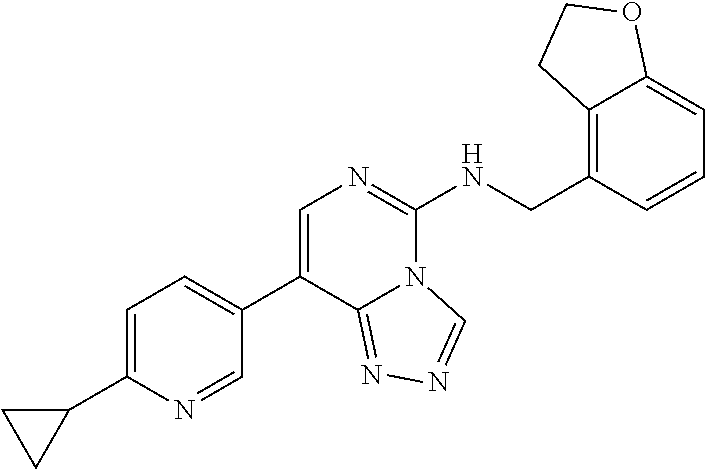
C1=C(C2CC2)N=CC(C2=CN=C(NCC3=C4C(=CC=C3)OCC4)N3C2=NN=C3)=C1
